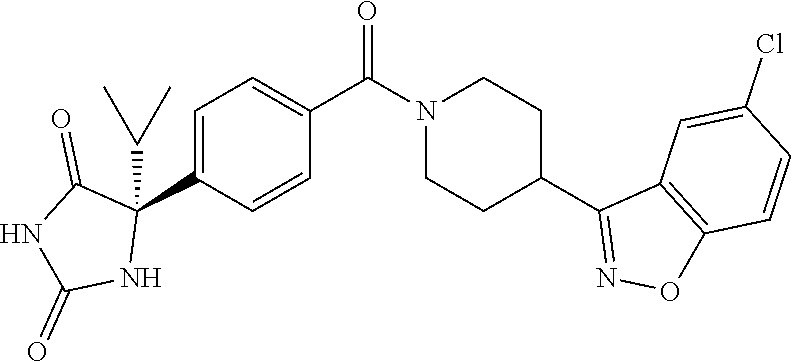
C1=C(C2(C(C)C)C(=O)NC(=O)N2)C=CC(C(=O)N2CCC(C3=NOC4=C3C=C(Cl)C=C4)CC2)=C1
